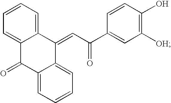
C12=CC=CC=C1C(=CC(C1=CC([OH])=C(O)C=C1)=O)C1=CC=CC=C1C2=O
